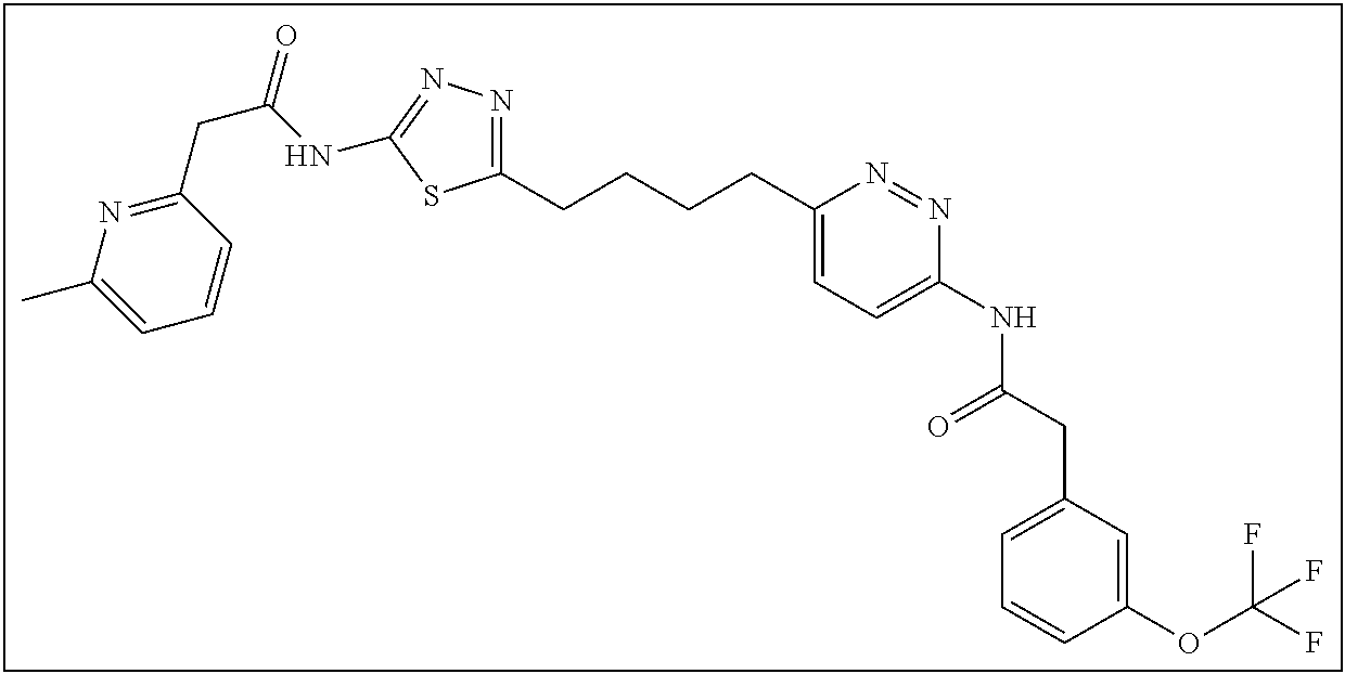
C1(CCCCC2=CC=C(NC(CC3=CC=CC(OC(F)(F)F)=C3)=O)N=N2)=NN=C(NC(CC2=NC(C)=CC=C2)=O)S1
